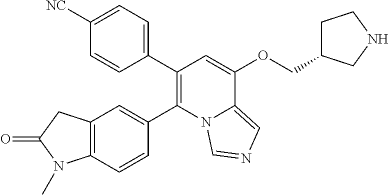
C1(C2=C(C3=CC4=C(C=C3)N(C)C(=O)C4)N3C(=CN=C3)C(OCC3CCNC3)=C2)=CC=C([NC])C=C1
